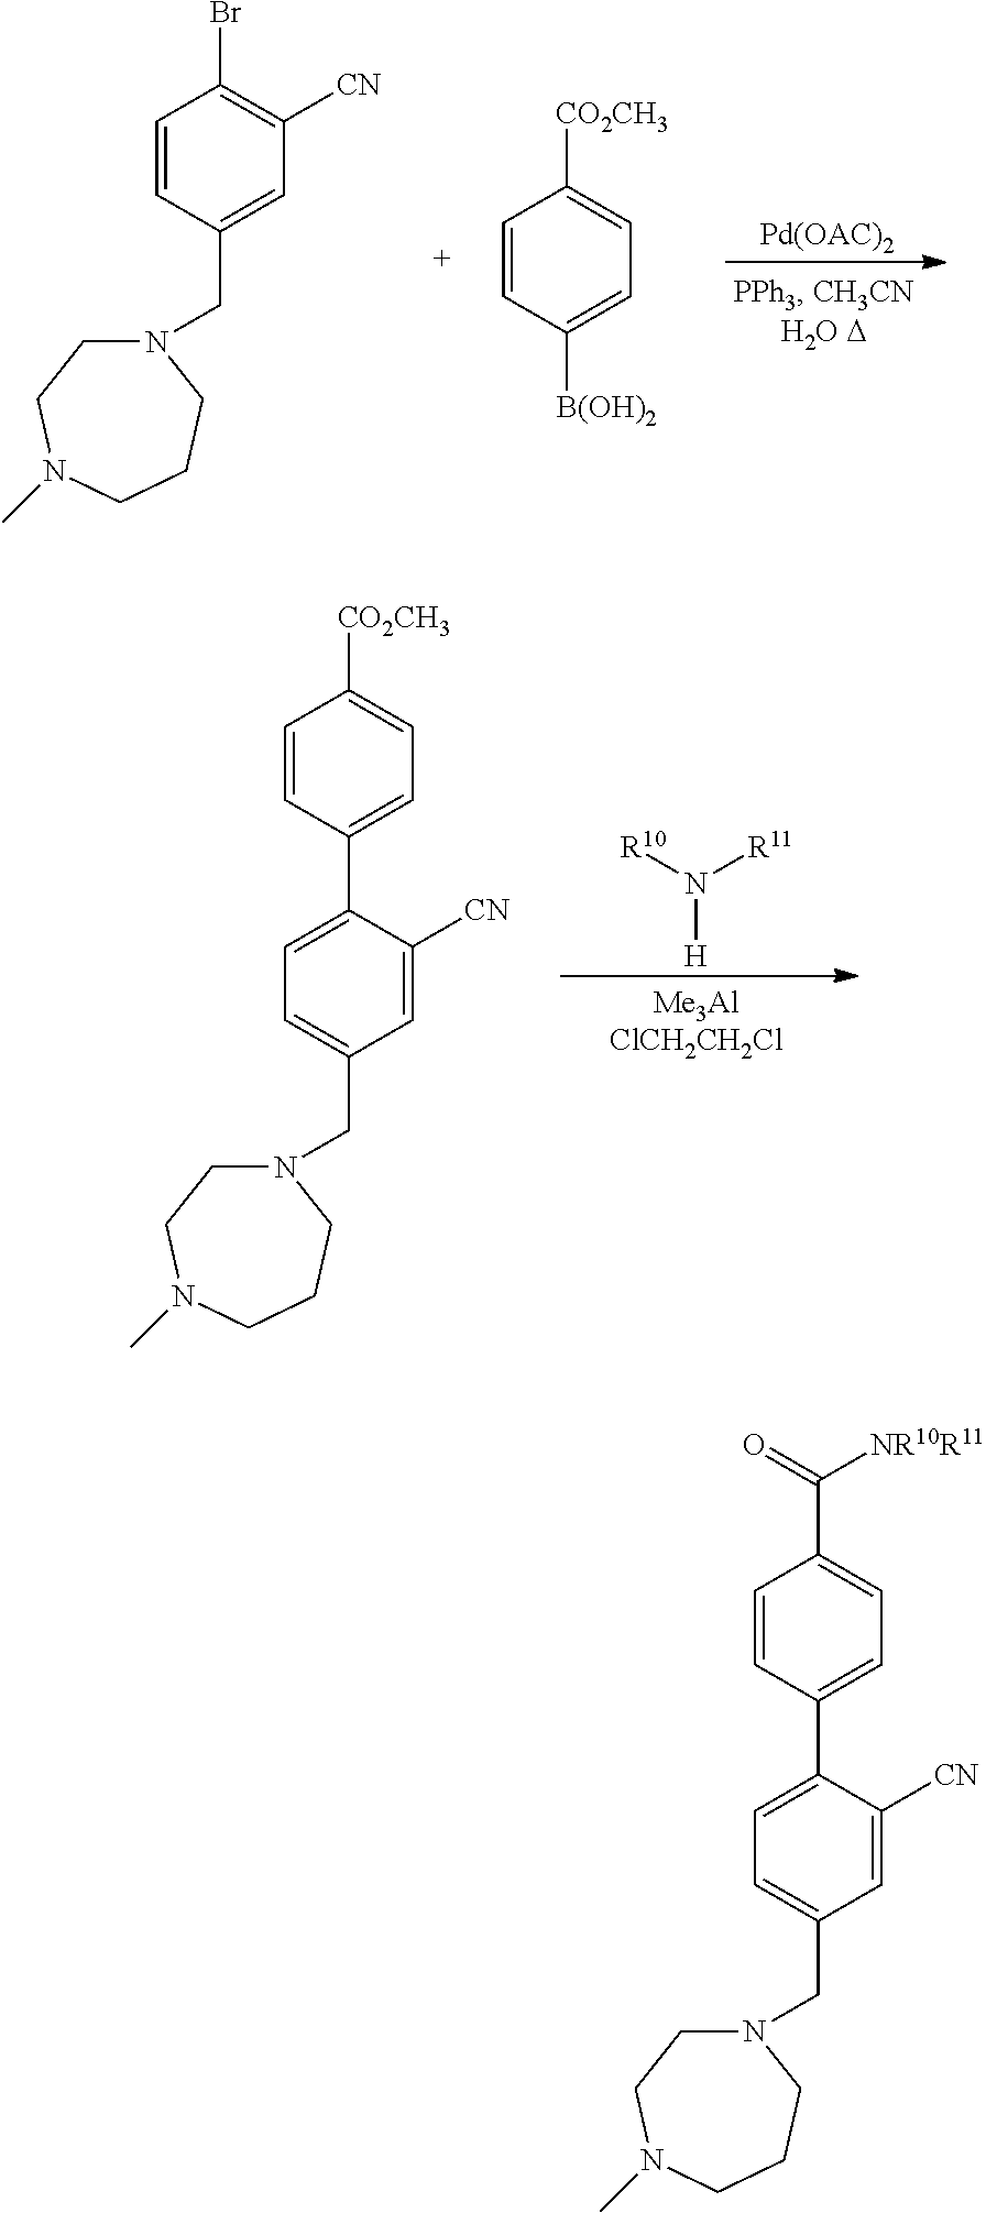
C1=C(C2=CC=C([CO2CH3])C=C2)C([CN])=CC(CN2CCN(C)CCC2)=C1.N([H])([R11])[R10].C1=CC(CN2CCN(C)CCC2)=CC([CN])=C1Br.C1=CC([B(OH)2])=CC=C1[CO2CH3].[Pd(OAC)2].C1=C(C2=CC=C(C(=O)[NR10R11])C=C2)C([CN])=CC(CN2CCN(C)CCC2)=C1
